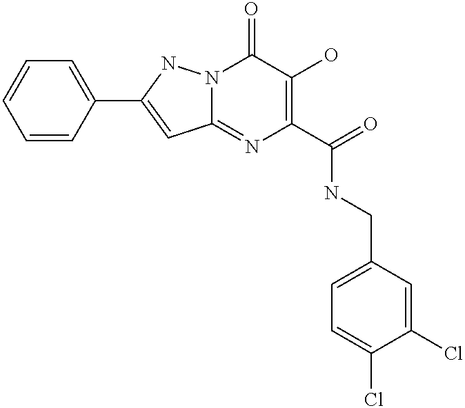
N12C(=NC(C(=O)NCC3=CC=C(Cl)C(Cl)=C3)=C(O)C1=O)C=C(C1=CC=CC=C1)N2
